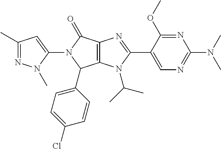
C12=C(N(C(C)C)C(C3=CN=C(N(C)C)N=C3OC)=N1)C(C1=CC=C(Cl)C=C1)N(C1=CC(C)=NN1C)C2=O
